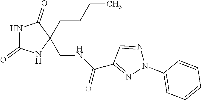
N1C(=O)NC(CNC(C2=NN(C3=CC=CC=C3)N=C2)=O)(CCCC)C1=O
